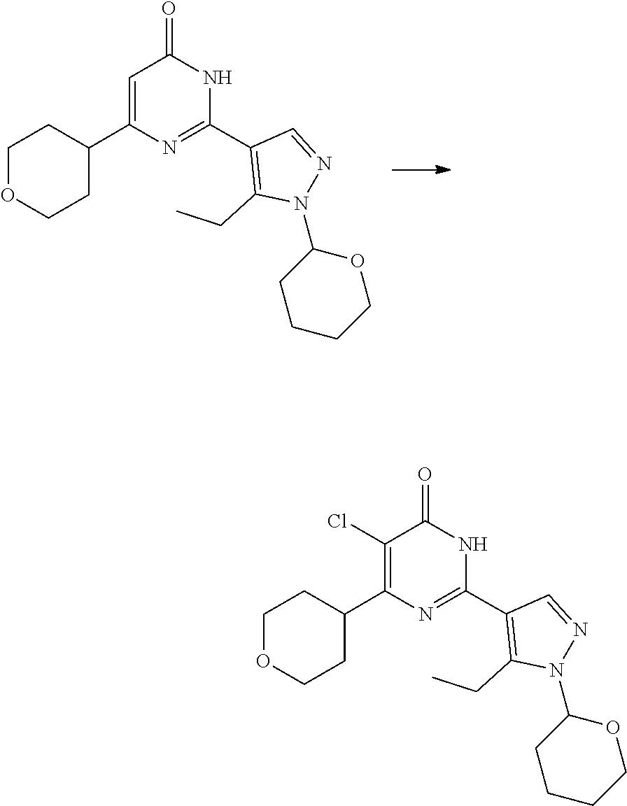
C1(C2=C(CC)N(C3CCCCO3)N=C2)=NC(C2CCOCC2)=CC(=O)N1.C1(C2=C(CC)N(C3CCCCO3)N=C2)=NC(C2CCOCC2)=C(Cl)C(=O)N1
